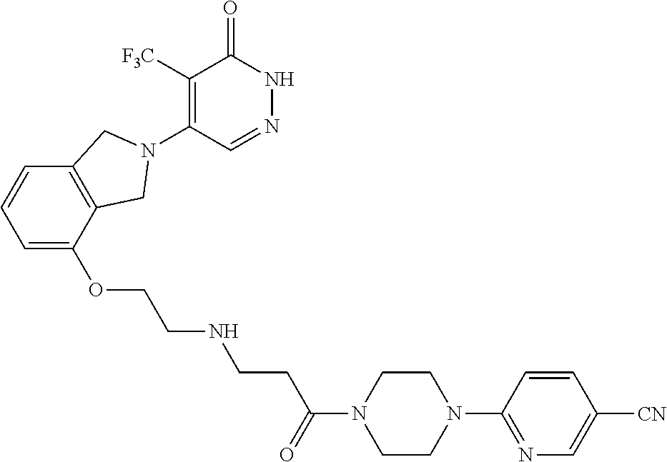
C1([F3C])=C(N2CC3=C(C=CC=C3OCCNCCC(N3CCN(C4=NC=C([CN])C=C4)CC3)=O)C2)C=NNC1=O
